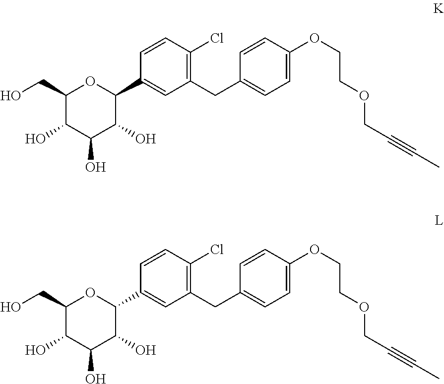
C1=CC(Cl)=C(CC2=CC=C(OCCOCC#CC)C=C2)C=C1C1C(O)C(O)C(O)C(CO)O1.C1=CC(Cl)=C(CC2=CC=C(OCCOCC#CC)C=C2)C=C1C1C(O)C(O)C(O)C(CO)O1
